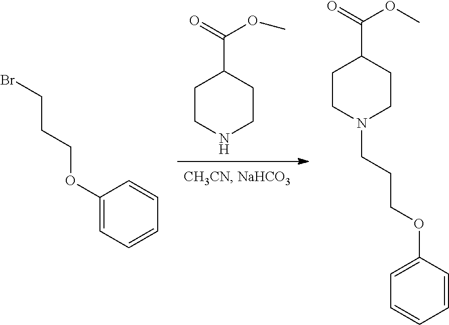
C1CN(CCCOC2=CC=CC=C2)CCC1C(OC)=O.C1CNCCC1C(OC)=O.C1(OCCCBr)=CC=CC=C1
